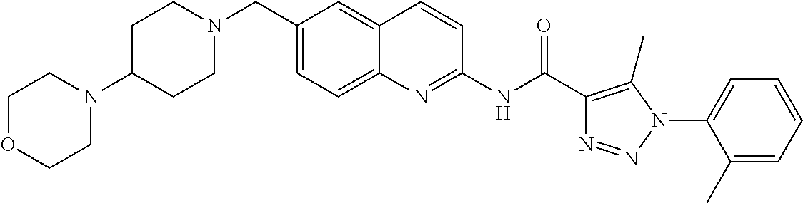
N(C(=O)C1=C(C)N(C2=CC=CC=C2C)N=N1)C1=NC2=CC=C(CN3CCC(N4CCOCC4)CC3)C=C2C=C1
